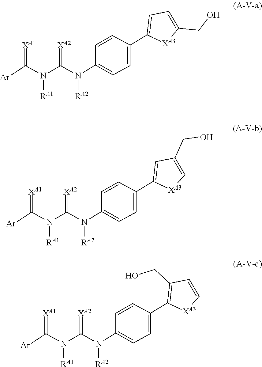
N([RA2])(C1=CC=C(C2=CC=C(CO)[XA3]2)C=C1)C(N([RA1])C(=[XA1])[Ar])=[XA2].N([RA2])(C1=CC=C(C2=CC(CO)=C[XA3]2)C=C1)C(N([RA1])C(=[XA1])[Ar])=[XA2].N([RA2])(C1=CC=C(C2=C(CO)C=C[XA3]2)C=C1)C(N([RA1])C(=[XA1])[Ar])=[XA2]
